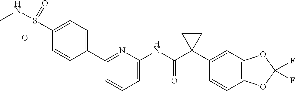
C1(S(NC)=O)=CC=C(C2=NC(NC(C3(C4=CC5=C(C=C4)OC(F)(F)O5)CC3)=O)=CC=C2)C=C1.O
